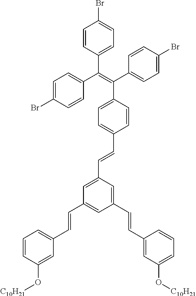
C1=CC(O[C10H21])=CC(C=CC2=CC(C=CC3=CC(O[C10H21])=CC=C3)=CC(C=CC3=CC=C(C(C4=CC=C(Br)C=C4)=C(C4=CC=C(Br)C=C4)C4=CC=C(Br)C=C4)C=C3)=C2)=C1
